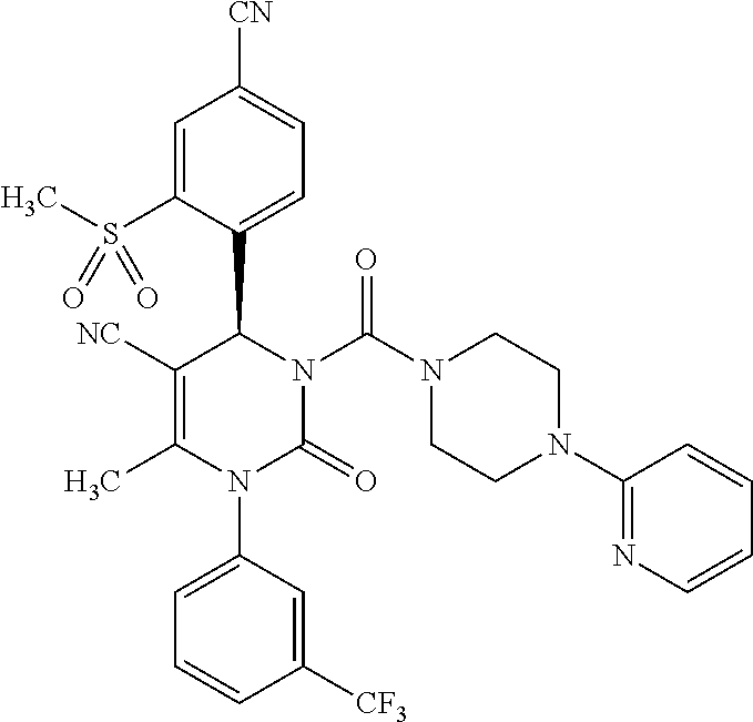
C1=C(S(C)(=O)=O)C(C2N(C(N3CCN(C4=NC=CC=C4)CC3)=O)C(=O)N(C3=CC=CC([CF3])=C3)C(C)=C2[NC])=CC=C1[CN]
